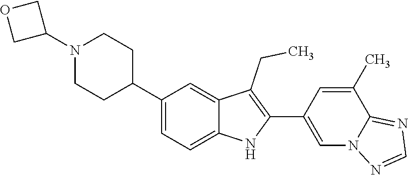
C1(C2CCN(C3COC3)CC2)=CC=C2C(=C1)C(CC)=C(C1=CN3C(=NC=N3)C(C)=C1)N2
